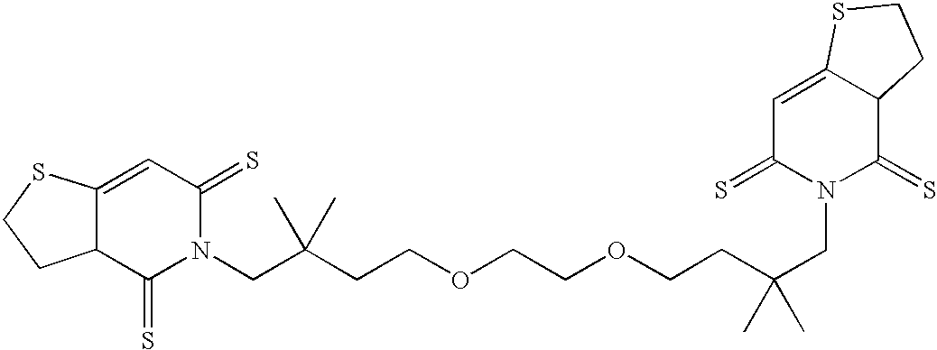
C12=CC(=S)N(CC(CCOCCOCCC(CN3C(=S)C4C(=CC3=S)SCC4)(C)C)(C)C)C(=S)C1CCS2
